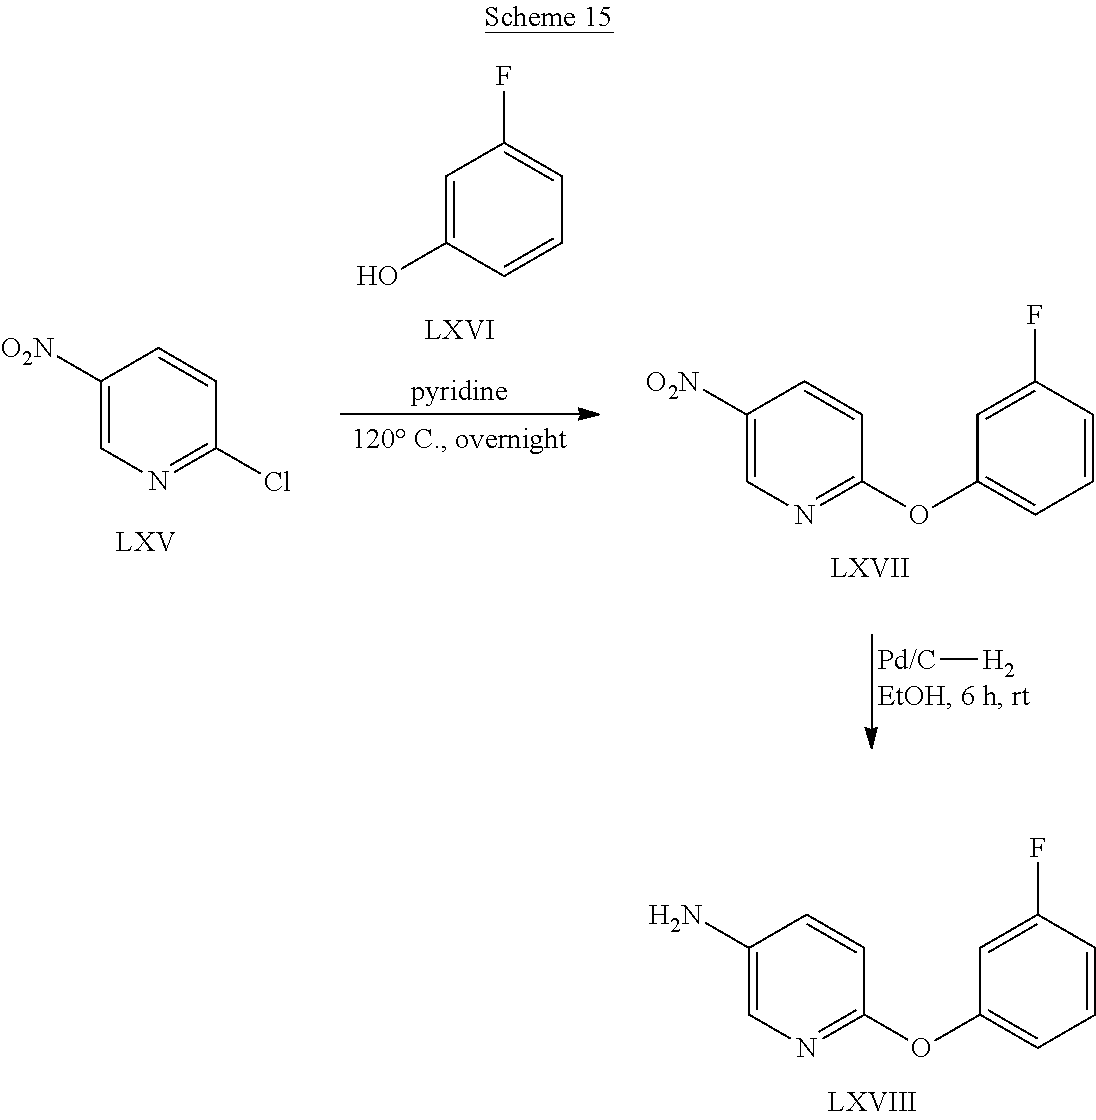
C1([O2N])=CN=C(Cl)C=C1.C1=C(O)C=CC=C1F.C1([O2N])=CN=C(OC2=CC=CC(F)=C2)C=C1.[Pd/C][H2].C1(N)=CN=C(OC2=CC=CC(F)=C2)C=C1
